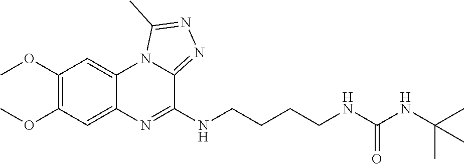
C1(OC)=C(OC)C=C2C(=C1)N1C(=NN=C1C)C(NCCCCNC(NC(C)(C)C)=O)=N2
